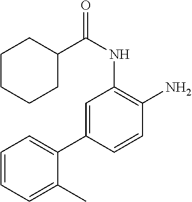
C1=C(C2=CC=CC=C2C)C=CC(N)=C1NC(=O)C1CCCCC1
